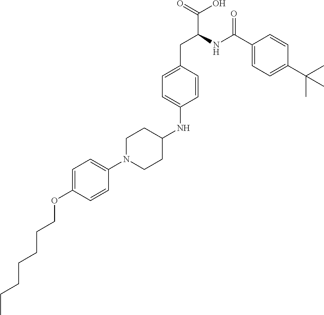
CCCCCCCOC1=CC=C(N2CCC(NC3=CC=C(CC(C(O)=O)NC(C4=CC=C(C(C)(C)C)C=C4)=O)C=C3)CC2)C=C1
